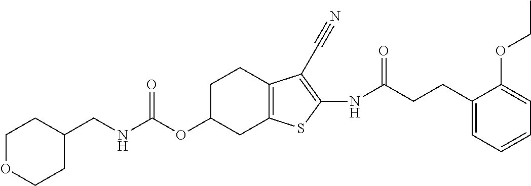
C(NC(OC1CC2=C(CC1)C(C#N)=C(NC(CCC1=CC=CC=C1OCC)=O)S2)=O)C1CCOCC1
